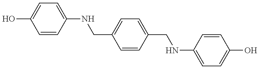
C1=CC(NCC2=CC=C(CNC3=CC=C(O)C=C3)C=C2)=CC=C1O
